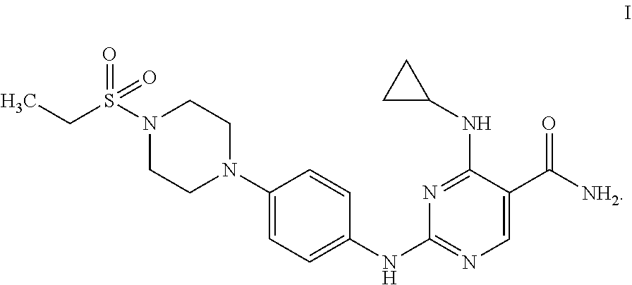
C1(N2CCN(S(=O)(CC)=O)CC2)=CC=C(NC2=NC=C(C(=O)[NH2])C(NC3CC3)=N2)C=C1
